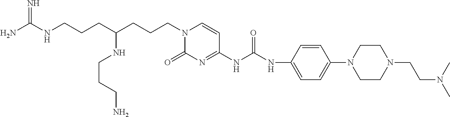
NC(NCCCC(CCCN1C(=O)N=C(NC(NC2=CC=C(N3CCN(CCN(C)C)CC3)C=C2)=O)C=C1)NCCCN)=N
